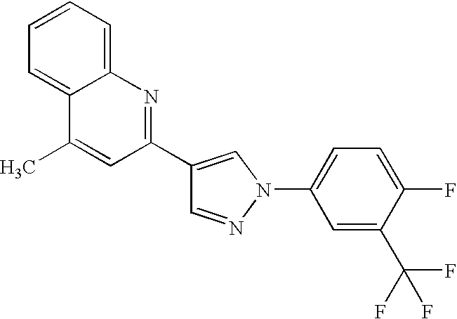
C1=NN(C2=CC=C(F)C(C(F)(F)F)=C2)C=C1C1=NC2=CC=CC=C2C(C)=C1
